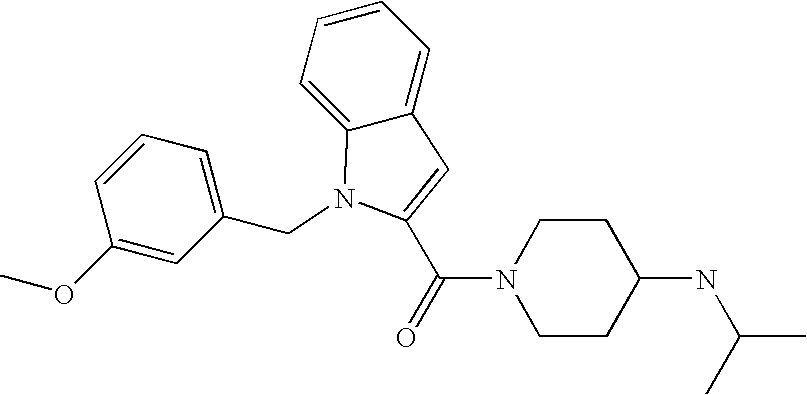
C(N1CCC(NC(C)C)CC1)(=O)C1=CC2=CC=CC=C2N1CC1=CC=CC(OC)=C1
